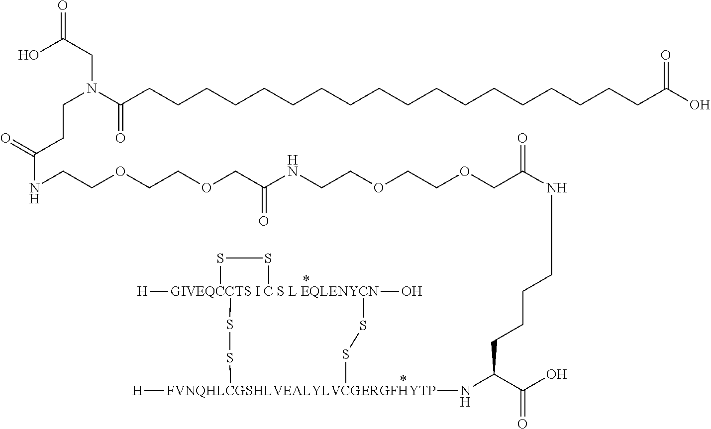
[GIVEQCCTS I C S L EQLENYCN]12([H])(O)(SS[FVNQHLCGSHLVEALYLVCGERGFHYTP]([H])(NC(C(O)=O)CCCCNC(COCCOCCNC(COCCOCCNC(=O)CCN(CC(=O)O)C(CCCCCCCCCCCCCCCCCCC(O)=O)=O)=O)=O)SS1)SS2
